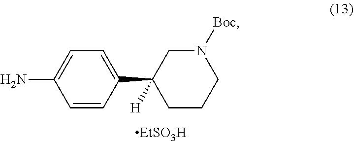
C1(N)=CC=C(C2([H])CCCN([Boc])C2)C=C1.[EtSO3H]
